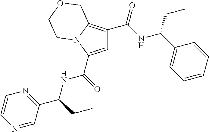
C1=C(C(=O)NC(C2=NC=CN=C2)CC)N2C(=C1C(NC(C1=CC=CC=C1)CC)=O)COCC2
